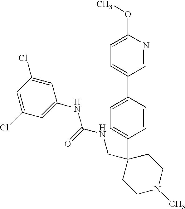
C1=CC(C2=CC=C(OC)N=C2)=CC=C1C1(CNC(NC2=CC(Cl)=CC(Cl)=C2)=O)CCN(C)CC1
